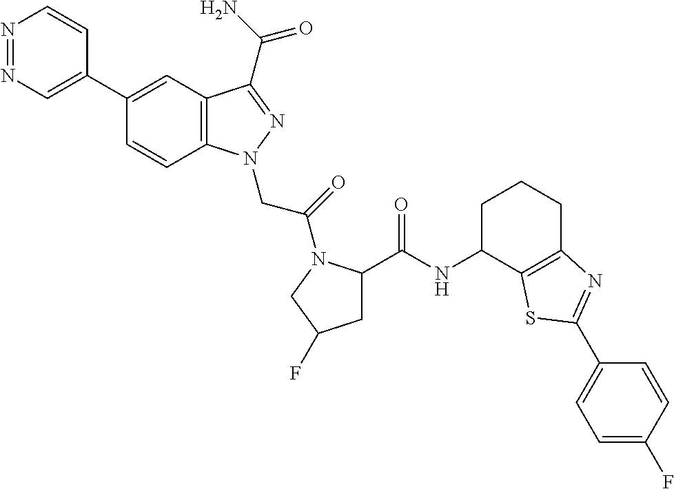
N1=NC=C(C2=CC3=C(C=C2)N(CC(=O)N2C(C(NC4C5=C(CCC4)N=C(C4=CC=C(F)C=C4)S5)=O)CC(F)C2)N=C3C(N)=O)C=C1
